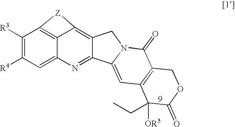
C1([R3])=C([R4])C=C2C3=C1[Z]C3=C1C(=N2)C2=CC3=C(C(=O)N2C1)COC(=O)C3([OR5])CC
